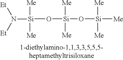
[Si](O[Si](O[Si]([Me])([Me])[Me])([Me])[Me])([Me])([Me])N([Et])[Et]
